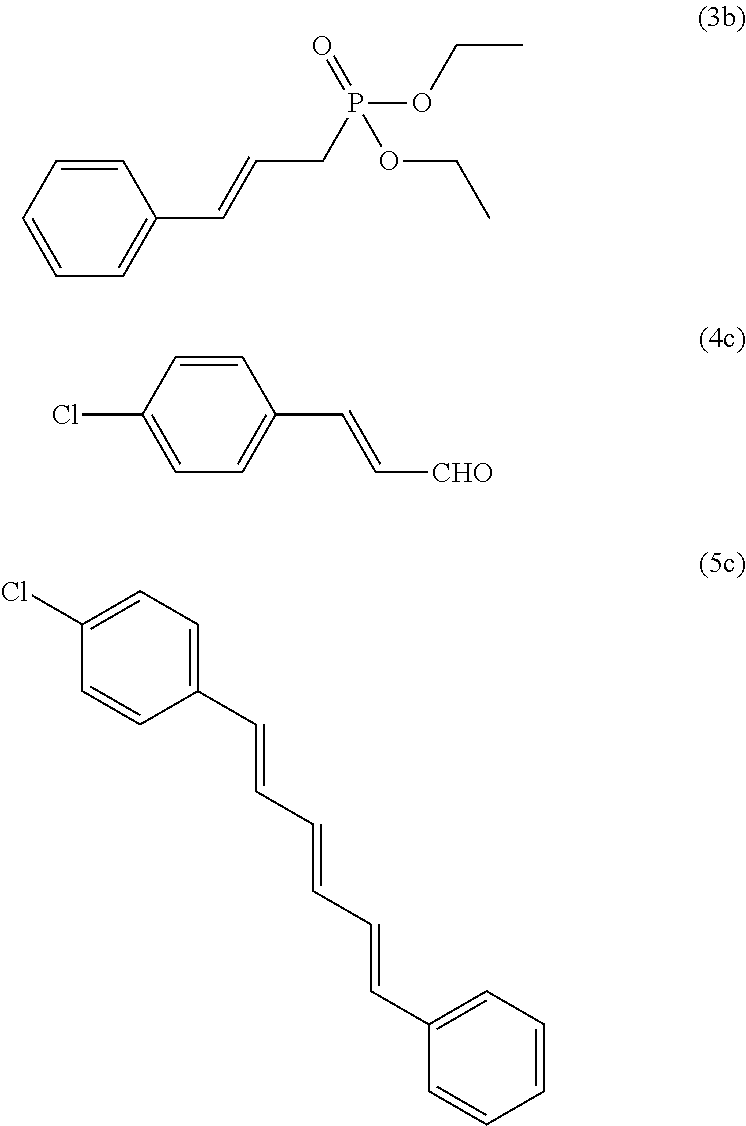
C1=CC=CC=C1C=CCP(OCC)(=O)OCC.C1=CC(Cl)=CC=C1C=C[CHO].C1(C=CC=CC=CC2=CC=CC=C2)=CC=C(Cl)C=C1
